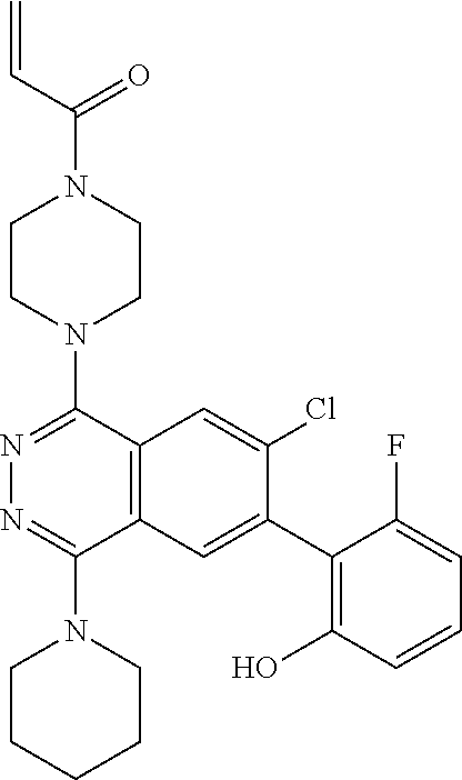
C(N1CCN(C2=NN=C(N3CCCCC3)C3=C2C=C(Cl)C(C2=C(O)C=CC=C2F)=C3)CC1)(C=C)=O
